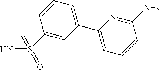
C1(S(N)(=O)=O)=CC(C2=CC=CC(N)=N2)=CC=C1
